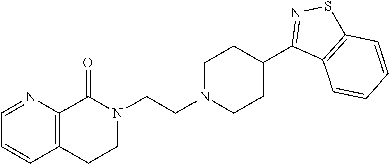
C1=NC2=C(C=C1)CCN(CCN1CCC(C3=NSC4=C3C=CC=C4)CC1)C2=O
